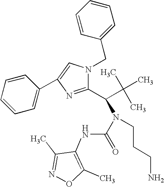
C1(C(C(C)(C)C)N(C(=O)NC2=C(C)ON=C2C)CCCN)=NC(C2=CC=CC=C2)=CN1CC1=CC=CC=C1
